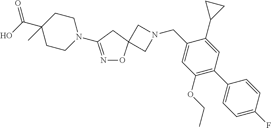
N1=C(N2CCC(C(O)=O)(C)CC2)CC2(O1)CN(CC1=CC(OCC)=C(C3=CC=C(F)C=C3)C=C1C1CC1)C2
